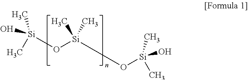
[Si](O[Si](O[Si](C)(C)O)(C)C)(C)(C)O
